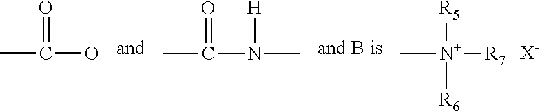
C[N+]([R5])([R6])[R7].[X-].CC(O)=O.CC(=O)N(C)[H]
